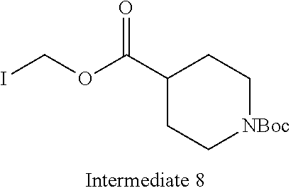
O=C(C1CC[NBoc]CC1)OCI
